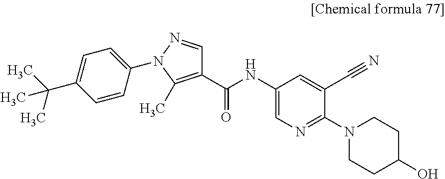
C1(NC(C2=C(C)N(C3=CC=C(C(C)(C)C)C=C3)N=C2)=O)=CN=C(N2CCC(O)CC2)C(C#N)=C1
